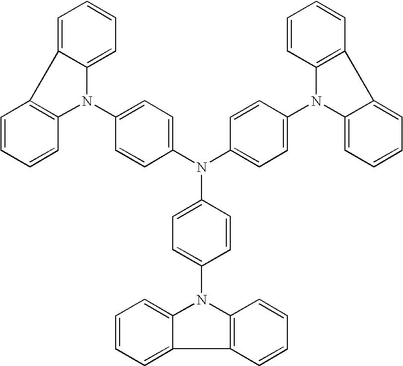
C1=CC=CC2=C1C1=CC=CC=C1N2C1=CC=C(N(C2=CC=C(N3C4=C(C=CC=C4)C4=CC=CC=C34)C=C2)C2=CC=C(N3C4=CC=CC=C4C4=C3C=CC=C4)C=C2)C=C1
